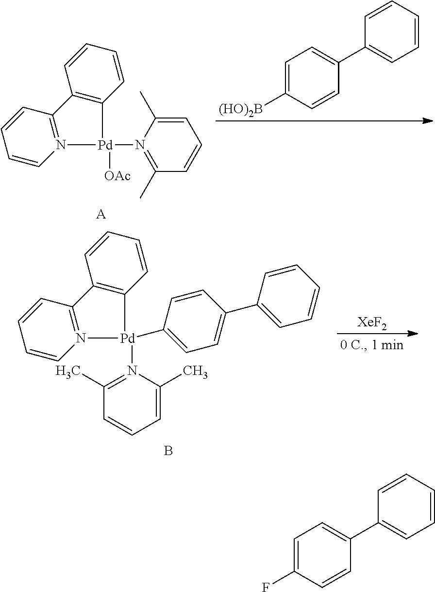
C1=C([(HO)2B])C=CC(C2=CC=CC=C2)=C1.C12=C(C=CC=C1)C1=N([Pd]2([OAc])N2=C(C)C=CC=C2C)C=CC=C1.[A].C12=C(C=CC=C1)C1=N([Pd]2(N2=C(C)C=CC=C2C)C2=CC=C(C3=CC=CC=C3)C=C2)C=CC=C1.B.[XeF2].C1=C(F)C=CC(C2=CC=CC=C2)=C1
